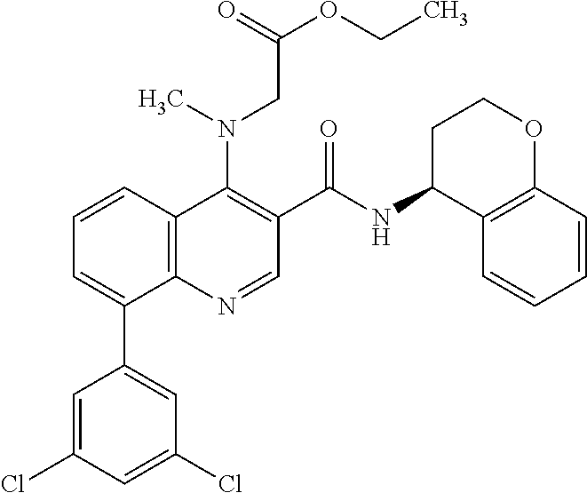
C12=C(C=CC=C1C1=CC(Cl)=CC(Cl)=C1)C(N(C)CC(OCC)=O)=C(C(NC1C3=C(OCC1)C=CC=C3)=O)C=N2
